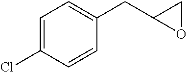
C1=C(Cl)C=CC(CC2OC2)=C1
